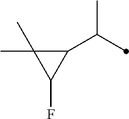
C1(C(C)C)C(C)(C)C1F
